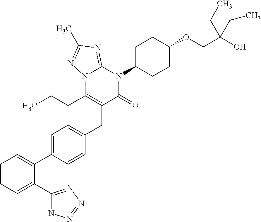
N12C(CCC)=C(CC3=CC=C(C4=CC=CC=C4C4=NN=NN4)C=C3)C(=O)N(C3CCC(OCC(O)(CC)CC)CC3)C1=NC(C)=N2
